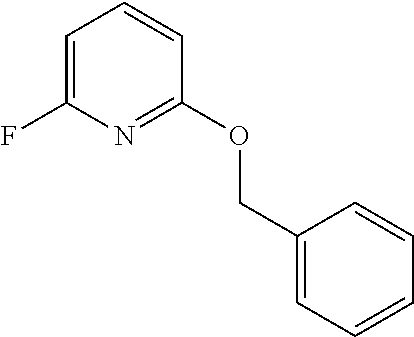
C1=C(F)N=C(OCC2=CC=CC=C2)C=C1
